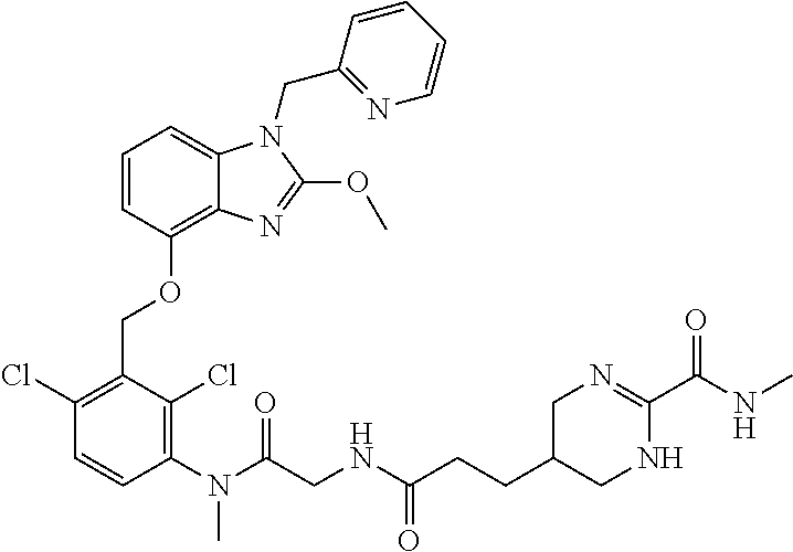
C1=CC(OCC2=C(Cl)C=CC(N(C)C(CNC(CCC3CNC(C(NC)=O)=NC3)=O)=O)=C2Cl)=C2C(=C1)N(CC1=NC=CC=C1)C(OC)=N2
